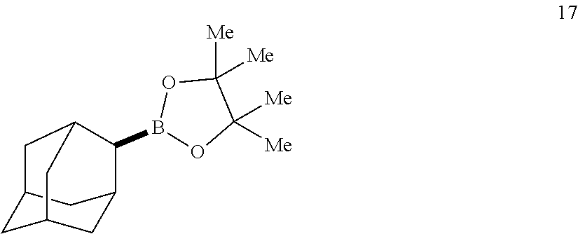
B1(C2C3CC4CC(C3)CC2C4)OC([Me])([Me])C([Me])([Me])O1
